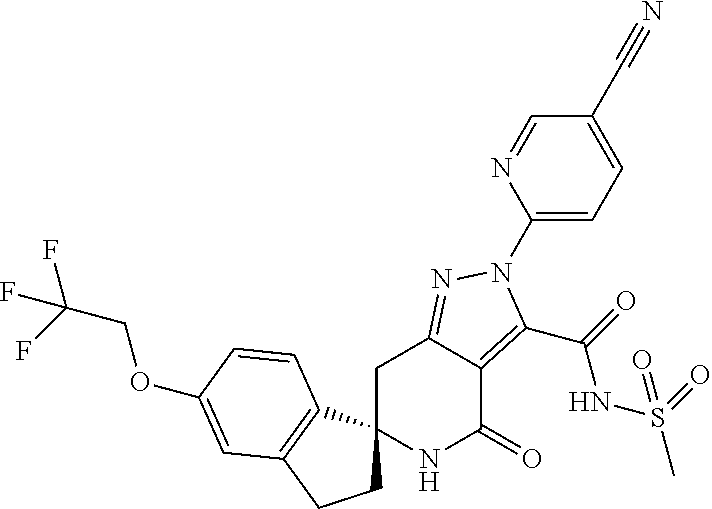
C1C2=NN(C3=CC=C(C#N)C=N3)C(C(=O)NS(C)(=O)=O)=C2C(=O)NC12CCC1=C2C=CC(OCC(F)(F)F)=C1
